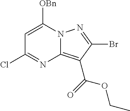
C1=C([OBn])N2C(=C(C(=O)OCC)C(Br)=N2)N=C1Cl
